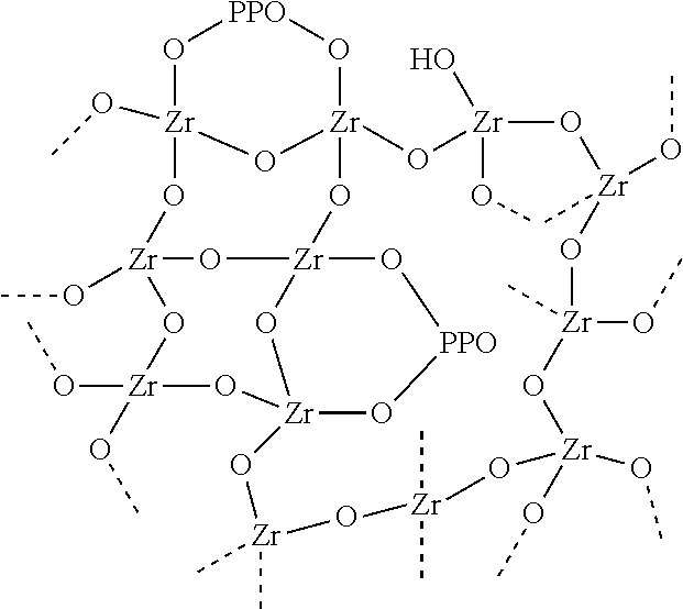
O1[PPO]O[Zr]23O[Zr]1(OC)O[Zr]1(OC)O[Zr](OC)(OC)O[Zr]4(O[Zr](O1)(O2)O[PPO]O4)O[Zr](C)(C)O[Zr](C)(C)O[Zr](OC)(OC)O[Zr](OC)(C)O[Zr](C)(OC)O[Zr](O)(OC)O3
